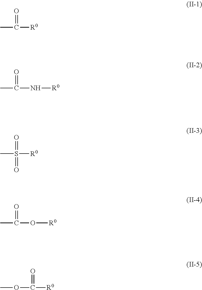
CC(=O)[R0].CC(=O)N[R0].CS(=O)(=O)[R0].CC(=O)O[R0].O(C(=O)[R0])C
